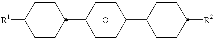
[R1]C1CCC(C2CCC(C3CCC([R2])CC3)CC2)CC1.O
